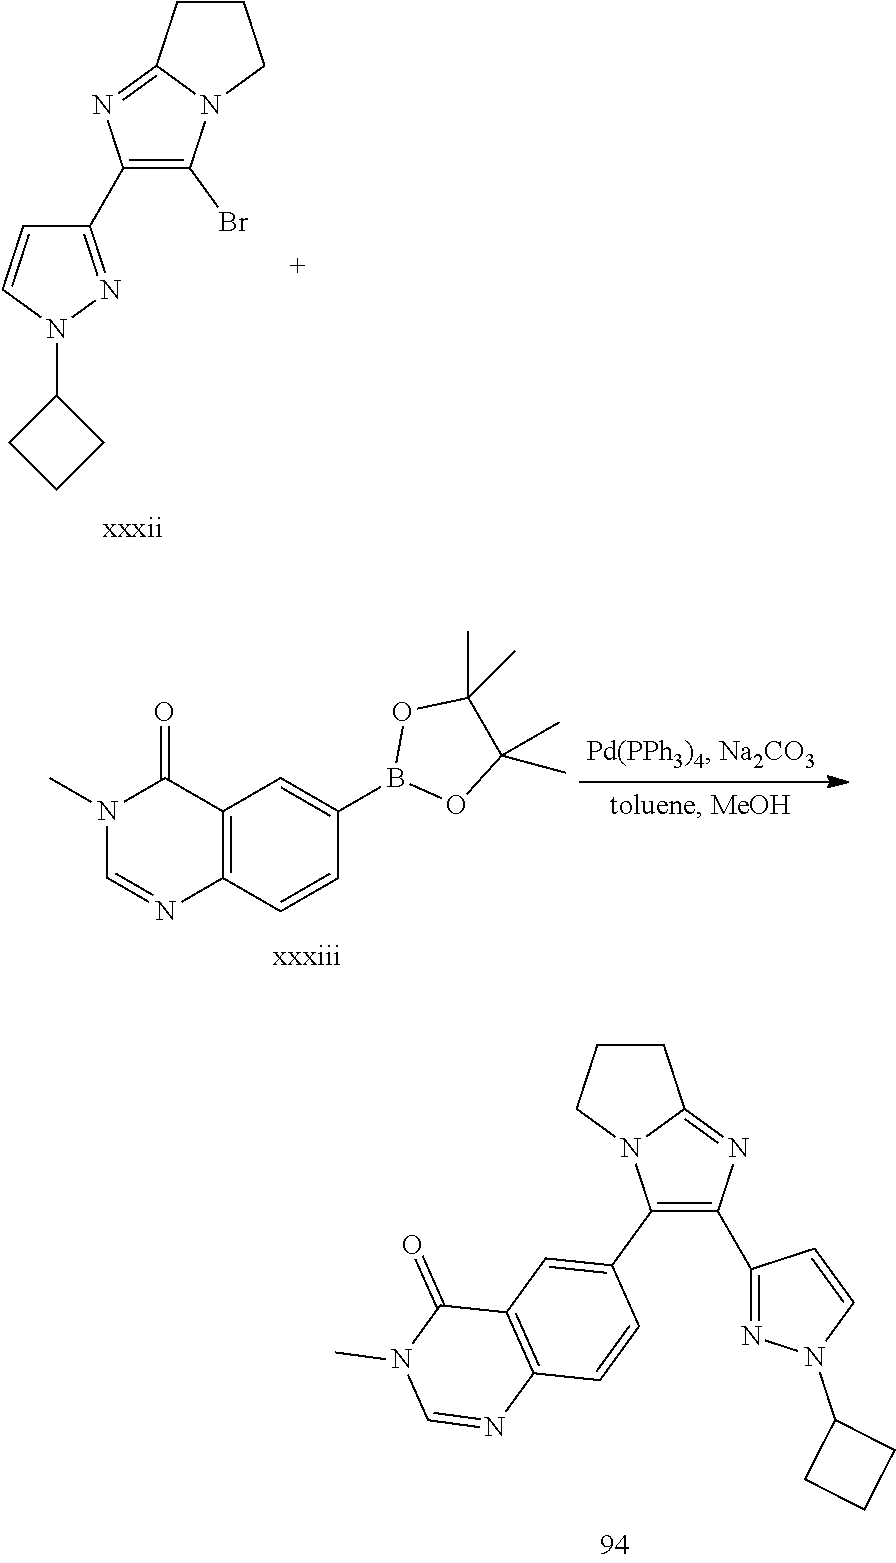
C1CCN2C1=NC(C1=NN(C3CCC3)C=C1)=C2C1=CC2=C(C=C1)N=CN(C)C2=O.C1(C2=C(Br)N3C(=N2)CCC3)=NN(C2CCC2)C=C1.C12=C(C=CC(B3OC(C)(C)C(C)(C)O3)=C1)N=CN(C)C2=O
